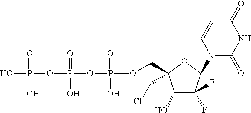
C1(O)C(F)(F)C(N2C(=O)NC(=O)C=C2)OC1(CCl)COP(OP(OP(O)(=O)O)(=O)O)(=O)O
